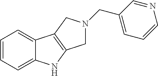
C1=CC=C2C(=C1)C1=C(N2)CN(CC2=CC=CN=C2)C1
